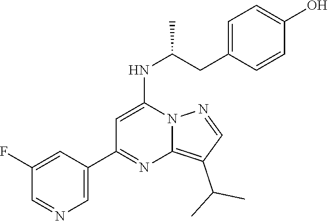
C1=C(C2=NC3=C(C(C)C)C=NN3C(NC(CC3=CC=C(O)C=C3)C)=C2)C=C(F)C=N1
